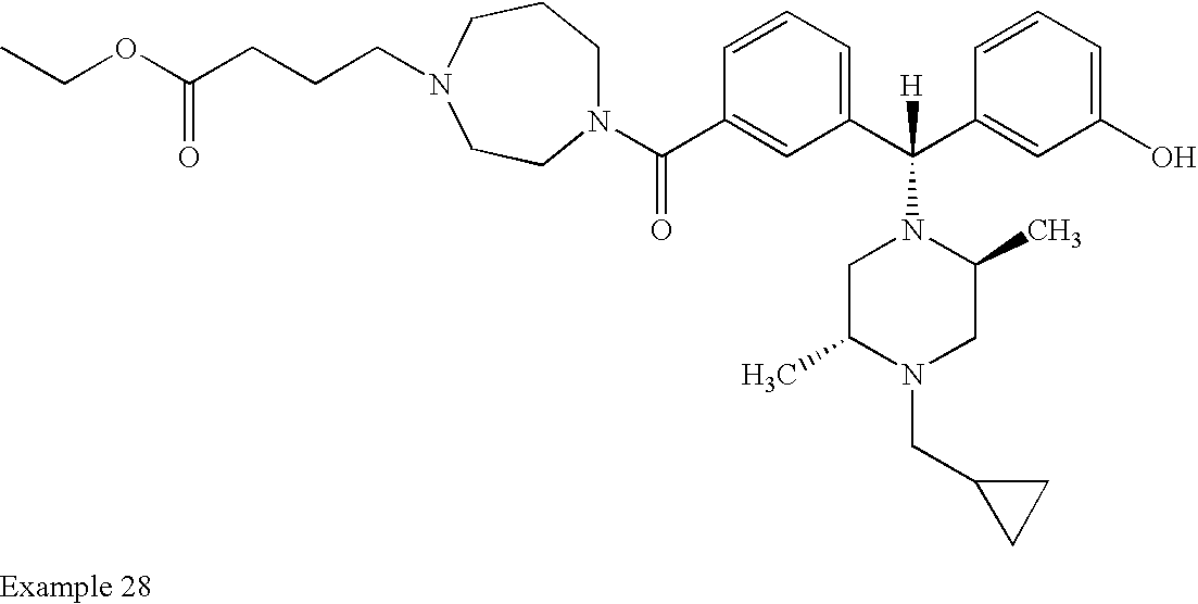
N1(C(C2=CC(C(C3=CC(O)=CC=C3)([H])N3CC(C)N(CC4CC4)CC3C)=CC=C2)=O)CCCN(CCCC(OCC)=O)CC1
